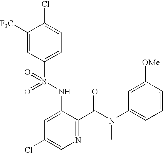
C1([F3C])=CC(S(NC2=CC(Cl)=CN=C2C(=O)N(C2=CC=CC([OMe])=C2)C)(=O)=O)=CC=C1Cl
